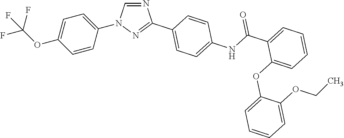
C1=CC(N2C=NC(C3=CC=C(NC(C4=CC=CC=C4OC4=CC=CC=C4OCC)=O)C=C3)=N2)=CC=C1OC(F)(F)F
